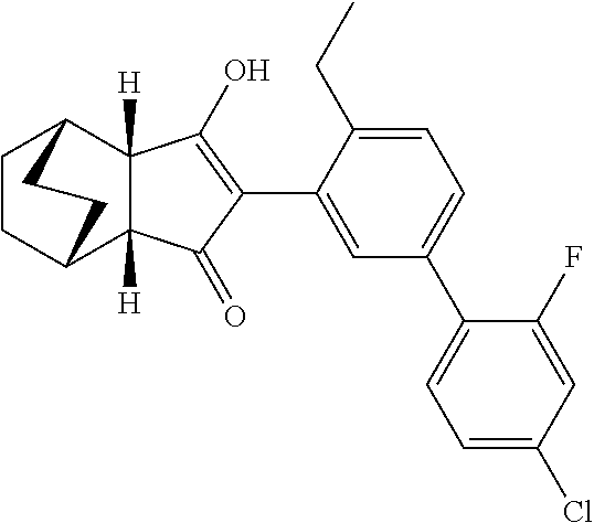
C1=C(C2=C(O)C3([H])C([H])(C2=O)C2CCC3CC2)C(CC)=CC=C1C1=CC=C(Cl)C=C1F
